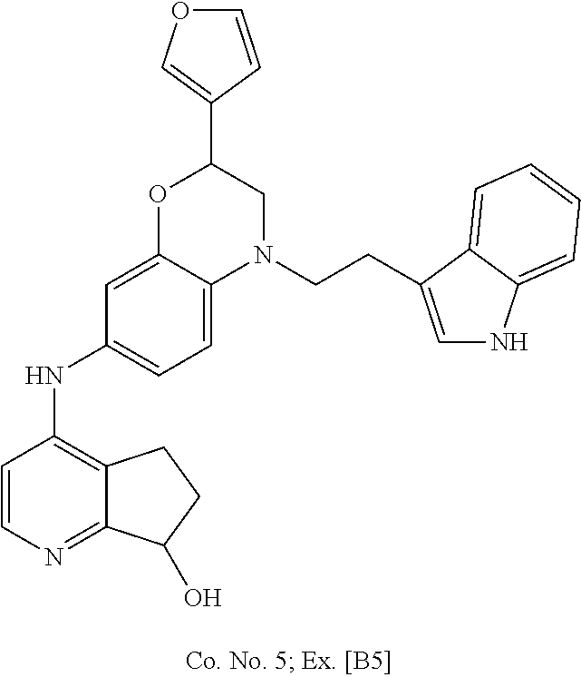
C1=CN=C2C(=C1NC1=CC=C3C(=C1)OC(C1=COC=C1)CN3CCC1=CNC3=CC=CC=C31)CCC2O
